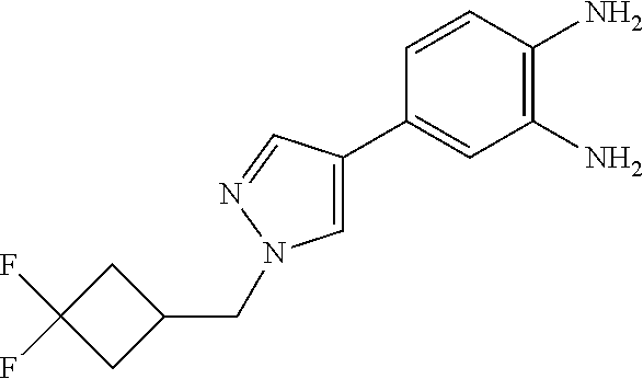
C1=C(C2=CC(N)=C(N)C=C2)C=NN1CC1CC(F)(F)C1
